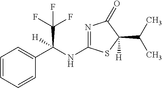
N1=C(NC(C2=CC=CC=C2)(C(F)(F)F)[H])SC(C(C)C)([H])C1=O
